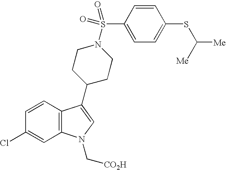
C1=CC2=C(C=C1Cl)N(C[CO2H])C=C2C1CCN(S(C2=CC=C(SC([Me])[Me])C=C2)(=O)=O)CC1
